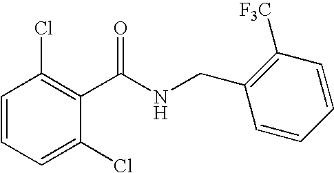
C1(C(NCC2=C([F3C])C=CC=C2)=O)=C(Cl)C=CC=C1Cl
